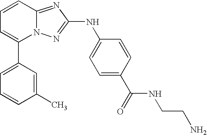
C1(C2=CC=CC3=NC(NC4=CC=C(C(=O)NCCN)C=C4)=NN23)=CC=CC(C)=C1
